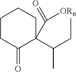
C1CC(=O)C(C(CC)C)(C(=O)[OR6])CC1
